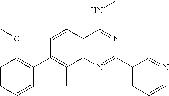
C1=CC2=C(C(C)=C1C1=C(OC)C=CC=C1)N=C(C1=CC=CN=C1)N=C2NC
